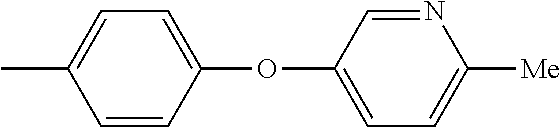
CC1=CC=C(OC2=CC=C([Me])N=C2)C=C1
